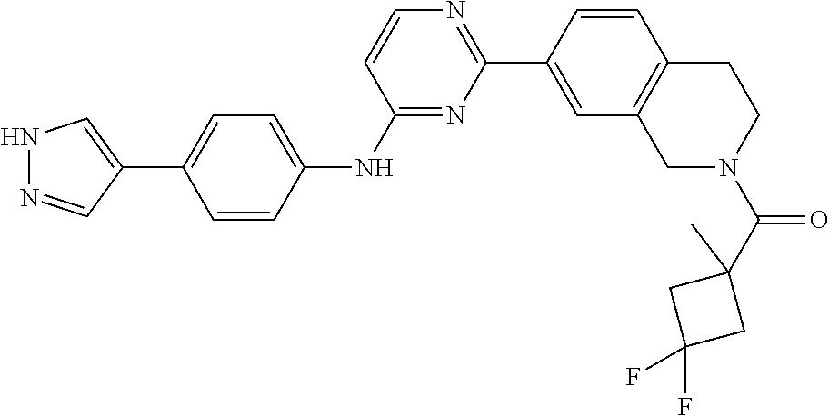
C1(C2=CNN=C2)=CC=C(NC2=NC(C3=CC4=C(C=C3)CCN(C(C3(C)CC(F)(F)C3)=O)C4)=NC=C2)C=C1
